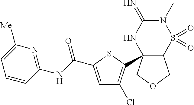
C12C(C3=C(Cl)C=C(C(NC4=NC([Me])=CC=C4)=O)S3)(COC1)NC(=N)N(C)S2(=O)=O
